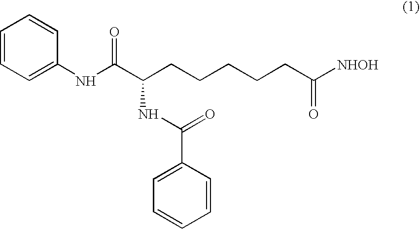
C1=CC=C(NC(C(CCCCCC([NHOH])=O)NC(=O)C2=CC=CC=C2)=O)C=C1
